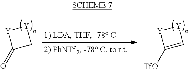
[Y]1C(=O)C[Y]1.[Y]1C([TfO])=C[Y]1
